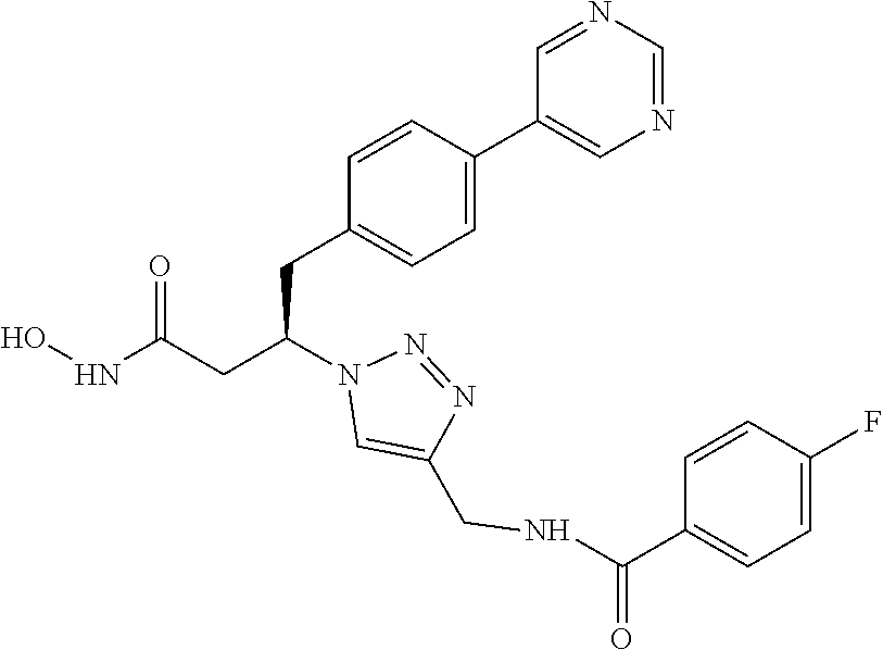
ONC(CC(N1C=C(CNC(C2=CC=C(F)C=C2)=O)N=N1)CC1=CC=C(C2=CN=CN=C2)C=C1)=O
